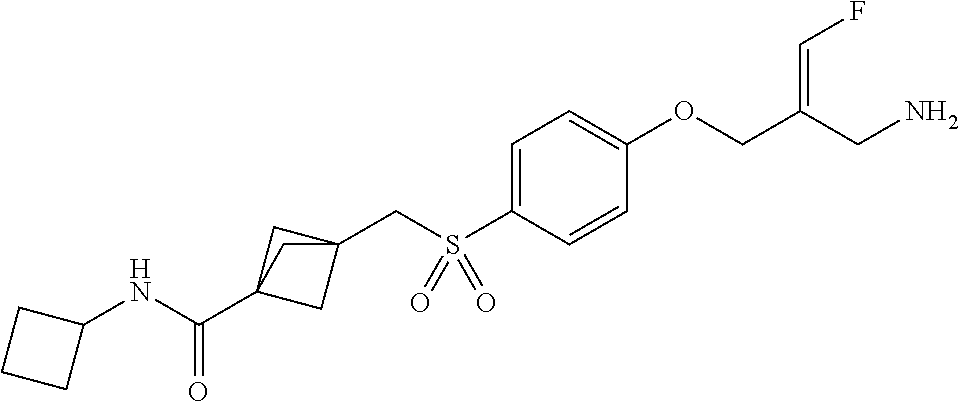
C1=C(S(CC23CC(C(NC4CCC4)=O)(C2)C3)(=O)=O)C=CC(OCC(CN)=CF)=C1
